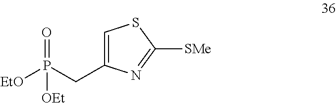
C1=C(CP([EtO])(=O)[OEt])N=C([SMe])S1
